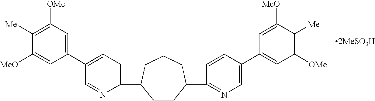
[2MeSO3H].C1(C2CCC(C3=NC=C(C4=CC([OMe])=C([Me])C([MeO])=C4)C=C3)CCC2)=CC=C(C2=CC([OMe])=C([Me])C([MeO])=C2)C=N1
